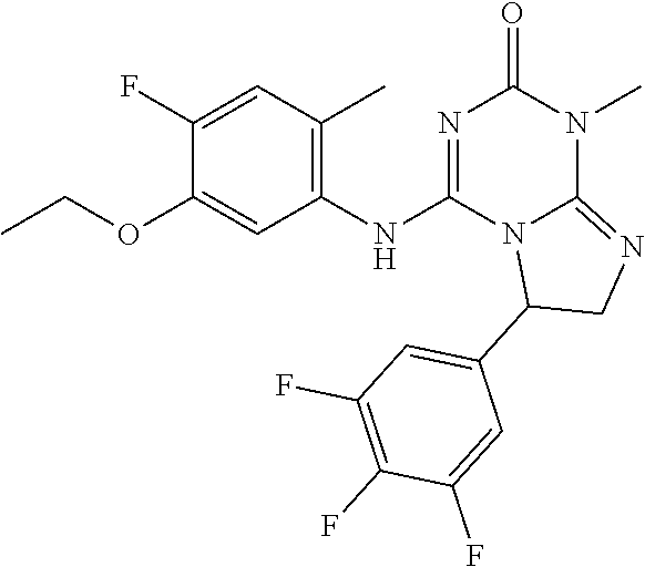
C1(F)=CC(C)=C(NC2=NC(=O)N(C)C3=NCC(C4=CC(F)=C(F)C(F)=C4)N23)C=C1OCC
